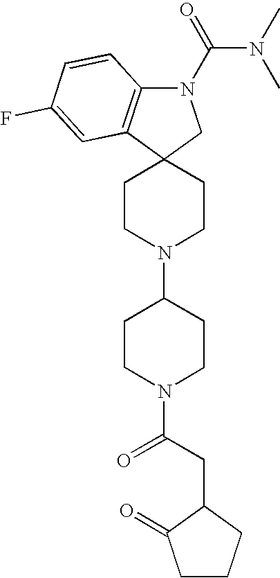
C1CN(C2CCN(C(CC3C(=O)CCC3)=O)CC2)CCC12CN(C(N(C)C)=O)C1=C2C=C(F)C=C1
